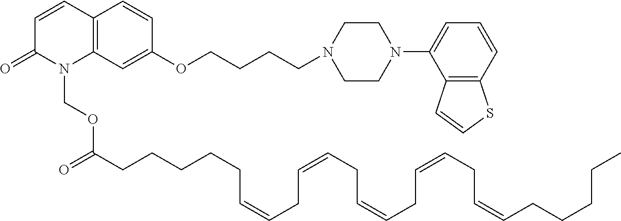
C1=CC2=C(N(COC(CCCCCC=CCC=CCC=CCC=CCC=CCCCCC)=O)C1=O)C=C(OCCCCN1CCN(C3=CC=CC4=C3C=CS4)CC1)C=C2
